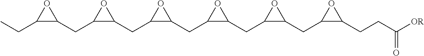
CCC1C(CC2C(CC3C(CC4C(CC5C(CC6C(CCC([OR])=O)O6)O5)O4)O3)O2)O1
